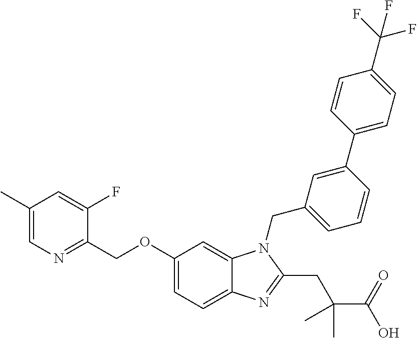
C1(COC2=CC=C3C(=C2)N(CC2=CC=CC(C4=CC=C(C(F)(F)F)C=C4)=C2)C(CC(C)(C)C(=O)O)=N3)=NC=C(C)C=C1F
